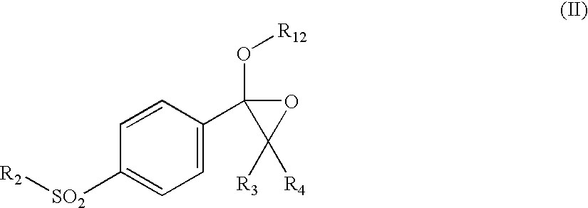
C1=CC([SO2][R2])=CC=C1C1(O[R12])C([R3])([R4])O1
